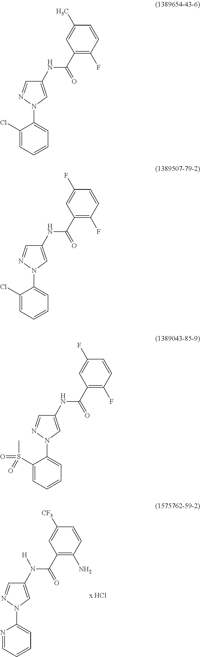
C1(N(C(C2=C(N)C=CC([CF3])=C2)=O)[H])=CN(C2=CC=CC=N2)N=C1.C1(NC(C2=C(F)C=CC(C)=C2)=O)=CN(C2=CC=CC=C2Cl)N=C1.C1(NC(C2=C(F)C=CC(F)=C2)=O)=CN(C2=CC=CC=C2Cl)N=C1.C1(NC(C2=C(F)C=CC(F)=C2)=O)=CN(C2=CC=CC=C2S(C)(=O)=O)N=C1
